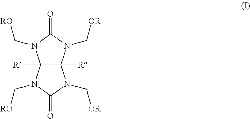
C12([R])C([R])(N(C[OR])C(=O)N1C[RO])N(C[OR])C(=O)N2C[RO]
